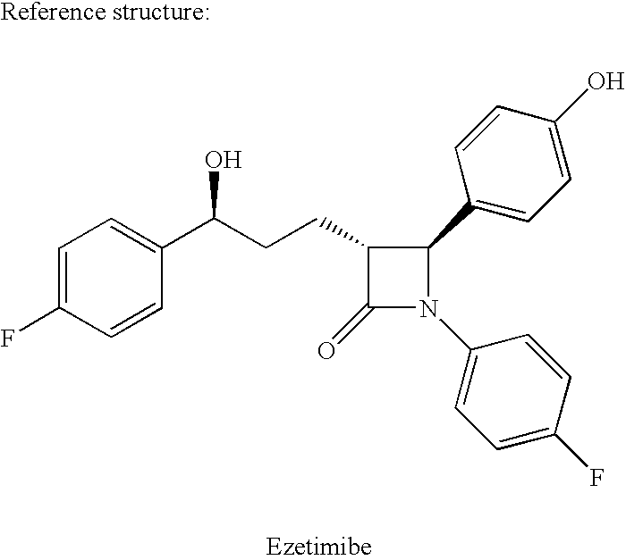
C1=C(F)C=CC(C(CCC2C(=O)N(C3=CC=C(F)C=C3)C2C2=CC=C(O)C=C2)O)=C1
